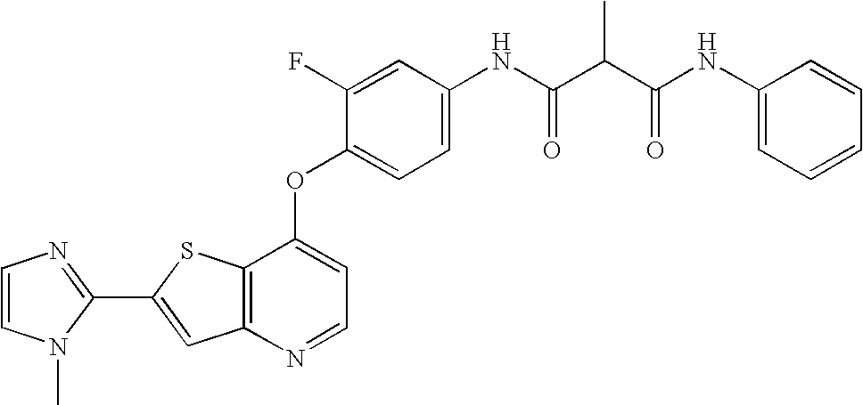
C12=C(SC(C3=NC=CN3C)=C1)C(OC1=CC=C(NC(C(C(NC3=CC=CC=C3)=O)C)=O)C=C1F)=CC=N2
